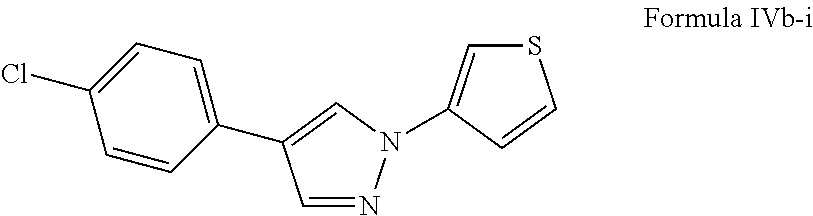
N1=CC(C2=CC=C(Cl)C=C2)=CN1C1=CSC=C1
